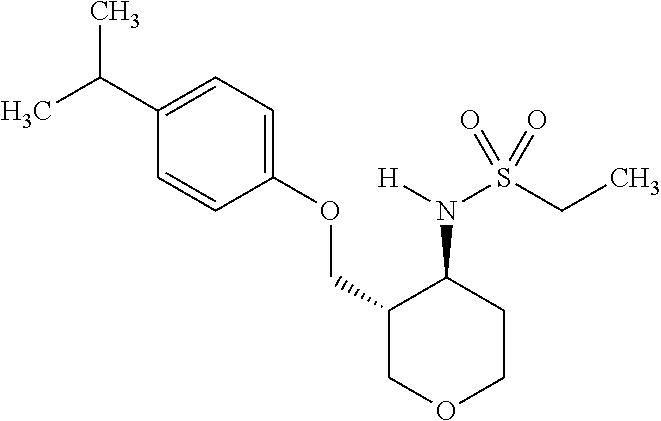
C1(C(C)C)=CC=C(OCC2COCCC2N(S(=O)(CC)=O)[H])C=C1
